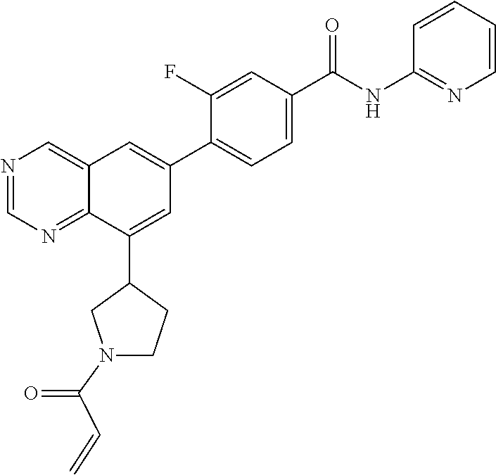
C1(C2=CC(C3=CC=C(C(NC4=NC=CC=C4)=O)C=C3F)=CC3=CN=CN=C23)CN(C(=O)C=C)CC1
